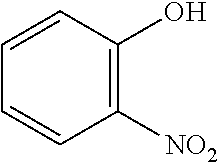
C1=CC=CC([NO2])=C1O
